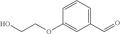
OCCOC1=CC(C=O)=CC=C1
